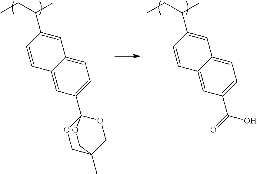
C1=C2C(=CC(C34OCC(C)(CO3)CO4)=C1)C=CC(C(C)CC)=C2.C1=C2C(=CC(C(O)=O)=C1)C=CC(C(C)CC)=C2
